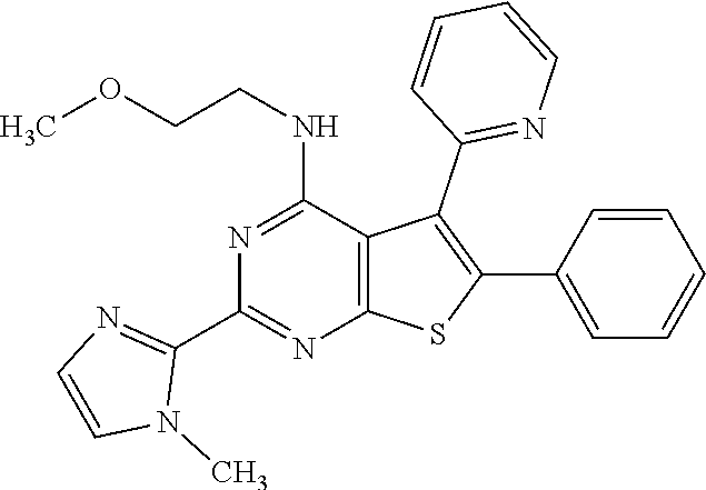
C12=C(C(NCCOC)=NC(C3=NC=CN3C)=N1)C(C1=NC=CC=C1)=C(C1=CC=CC=C1)S2
